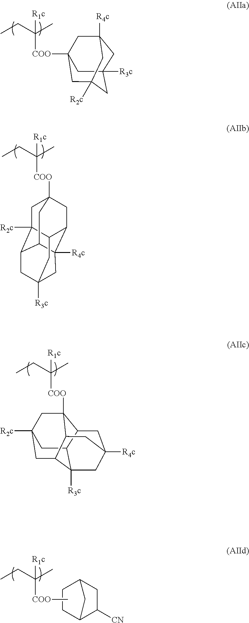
[R1c]C(C)(CC)[COO]C12CC3([R4c])CC([R3c])(CC([R2c])(C1)C3)C2.C1C2([R2c])C3C4C5([R4c])C(CC1([COO]C([R1c])(C)CC)C4)C2CC([R3c])(C3)C5.C12C3C4([R3c])C5CC([R2c])(CC1([COO]C([R1c])(C)CC)C5CC([R4c])(C2)C4)C3.C12C([CN])CC(CC1)C2.[R1c]C(C)(CC)[COO]C
